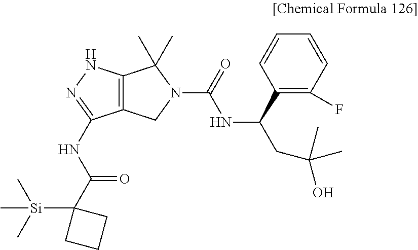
C12=C(NN=C1NC(C1([Si](C)(C)C)CCC1)=O)C(C)(C)N(C(=O)NC(CC(O)(C)C)C1=C(F)C=CC=C1)C2
